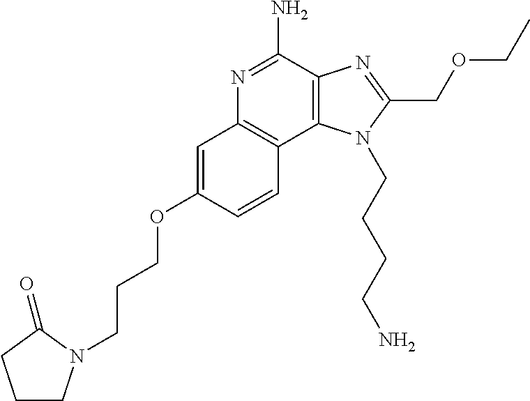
C12=C(C(N)=NC3=C1C=CC(OCCCN1CCCC1=O)=C3)N=C(COCC)N2CCCCN
